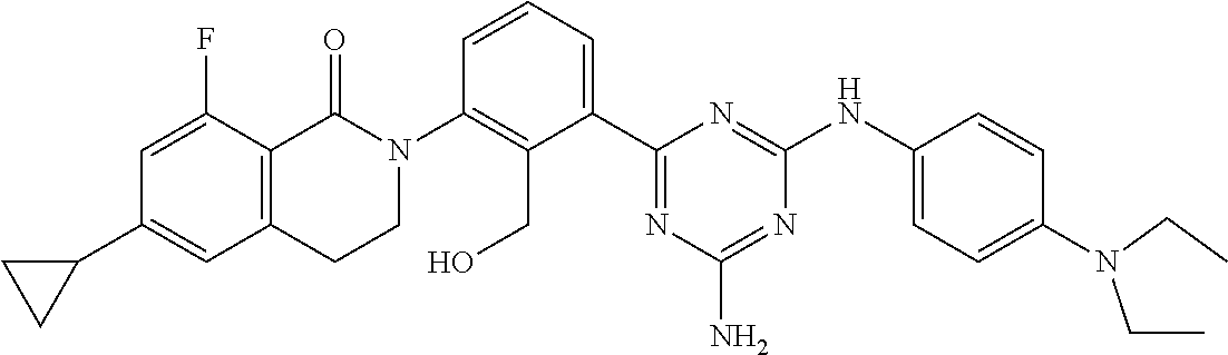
C12=C(C(=O)N(C3=C(CO)C(C4=NC(N)=NC(NC5=CC=C(N(CC)CC)C=C5)=N4)=CC=C3)CC1)C(F)=CC(C1CC1)=C2
